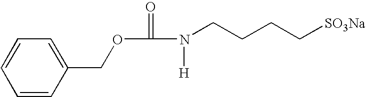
C1=CC(COC(=O)N(CCCC[SO3Na])[H])=CC=C1
